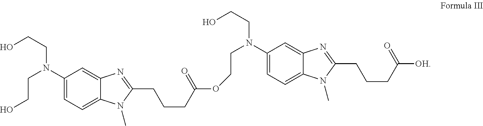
C12=CC(N(CCO)CCO)=CC=C1N(C)C(CCCC(OCCN(CCO)C1=CC=C3C(=C1)N=C(CCCC([OH])=O)N3C)=O)=N2
